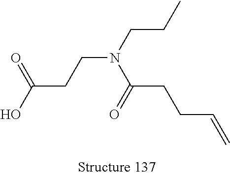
O=C(O)CCN(CCC)C(=O)CCC=C
